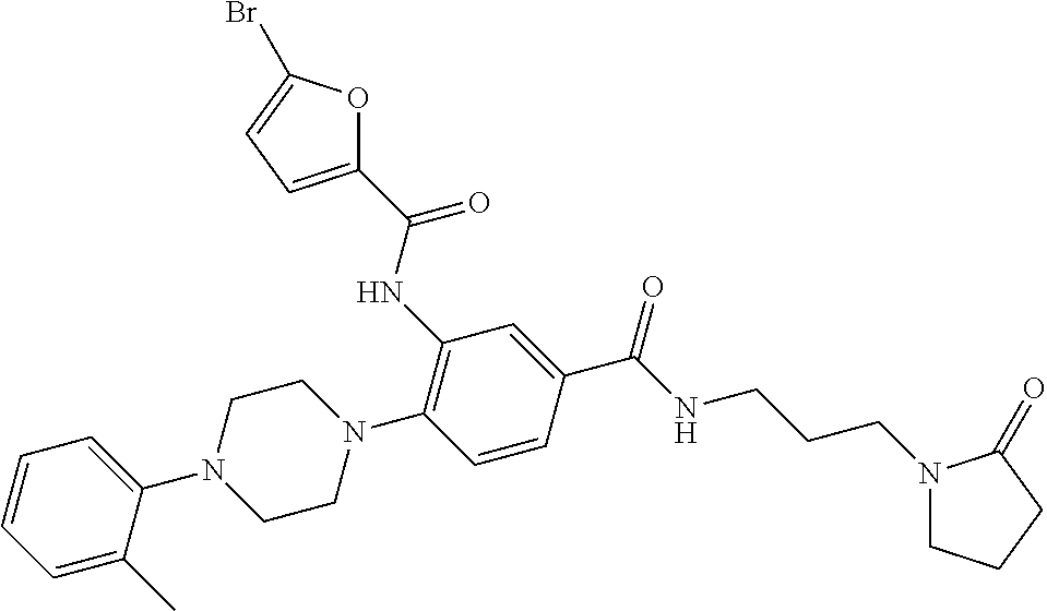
C1(C(NC2=C(N3CCN(C4=CC=CC=C4C)CC3)C=CC(C(NCCCN3CCCC3=O)=O)=C2)=O)=CC=C(Br)O1
